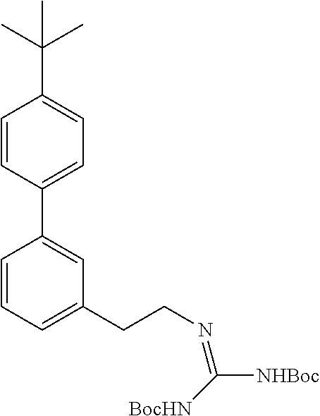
C1=CC=C(CCN=C([NHBoc])[BocHN])C=C1C1=CC=C(C(C)(C)C)C=C1
